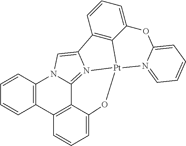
C1=CC2=C(C=C1)C1=C3C4=N5C(=CN24)C2=C4C(=CC=C2)OC2=CC=CC=N2[Pt]54OC3=CC=C1
